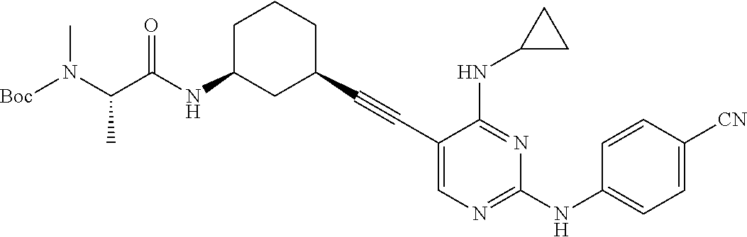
N(C1CC(C#CC2=CN=C(NC3=CC=C([CN])C=C3)N=C2NC2CC2)CCC1)C(C(N([Boc])C)C)=O
